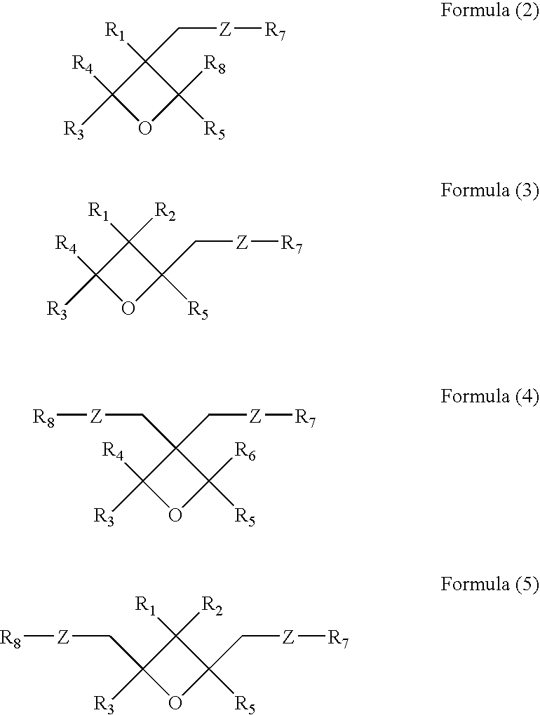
C1(C[Z][R7])([R1])C([R4])([R3])OC1([R5])[R8].C1([R2])([R1])C([R4])([R3])OC1([R5])C[Z][R7].C1(C[Z][R7])(C[Z][R8])C([R4])([R3])OC1([R5])[R6].C1([R2])([R1])C(C[Z][R8])([R3])OC1([R5])C[Z][R7]
